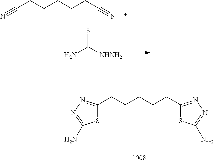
C(C1=NN=C(N)S1)CCCCC1=NN=C(N)S1.C(C#N)CCCCC#N.S=C([NHNH2])N
